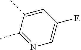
C1=C(F)C=C(C)C(C)=N1
